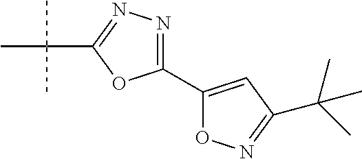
C1(C2=CC(C(C)(C)C)=NO2)=NN=C(C(C)(C)C)O1
